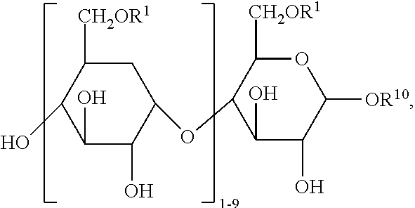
C1(O)C(O)C(OC2C(O)C(O)C([OR10])OC2[CH2OR1])CC([CH2OR1])C1O
